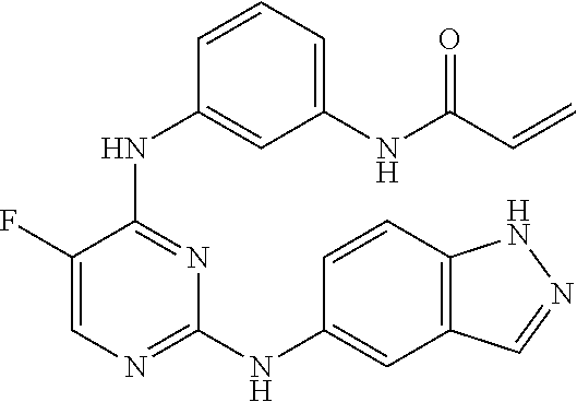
C1(F)=CN=C(NC2=CC3=C(C=C2)NN=C3)N=C1NC1=CC(NC(C=C)=O)=CC=C1
